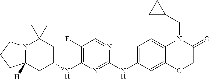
N12C([H])(CC(NC3=C(F)C=NC(NC4=CC=C5C(=C4)OCC(=O)N5CC4CC4)=N3)CC1(C)C)CCC2
